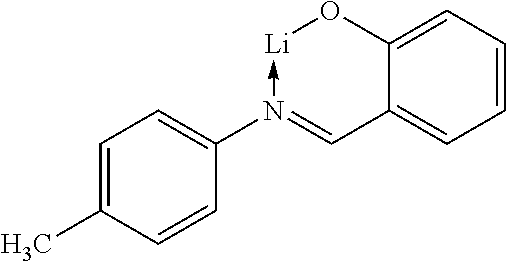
C1=C(C)C=CC(N2->[Li]OC3=CC=CC=C3C=2)=C1
